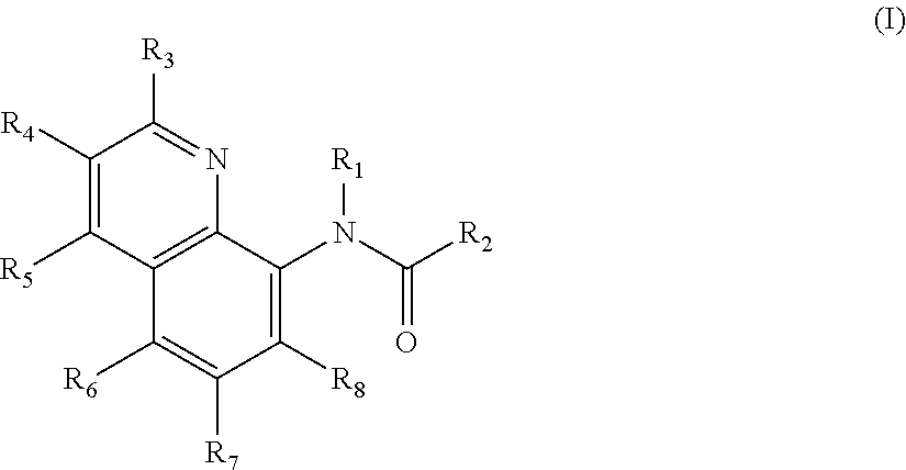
C12=C(C(N(C([R2])=O)[R1])=C([R8])C([R7])=C1[R6])N=C([R3])C([R4])=C2[R5]
